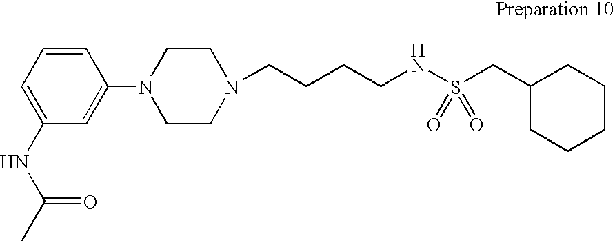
N1(CCCCNS(CC2CCCCC2)(=O)=O)CCN(C2=CC(NC(C)=O)=CC=C2)CC1
